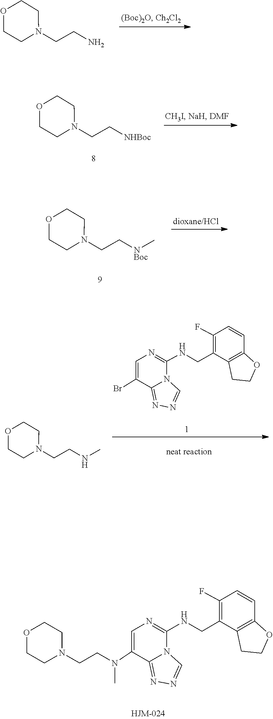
C(CN)N1CCOCC1.C(C[NHBoc])N1CCOCC1.C(C[NBoc]C)N1CCOCC1.N1=C2N(C(NCC3=C(F)C=CC4=C3CCO4)=NC=C2Br)C=N1.C(CNC)N1CCOCC1.N1=C2N(C(NCC3=C(F)C=CC4=C3CCO4)=NC=C2N(CCN2CCOCC2)C)C=N1
